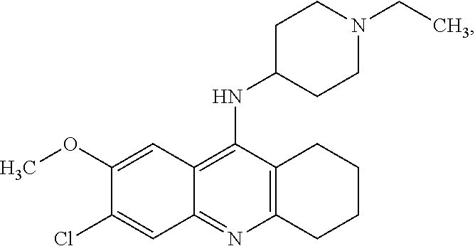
C12=C(N=C3C(=C1NC1CCN(CC)CC1)C=C(OC)C(Cl)=C3)CCCC2
